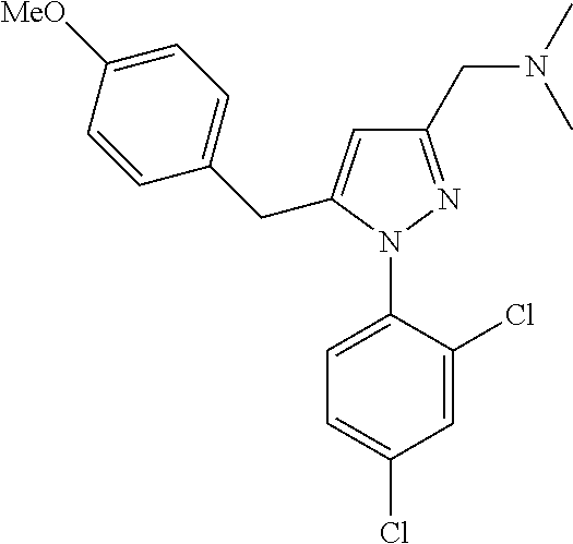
C1=C(N2N=C(CN(C)C)C=C2CC2=CC=C([MeO])C=C2)C(Cl)=CC(Cl)=C1
